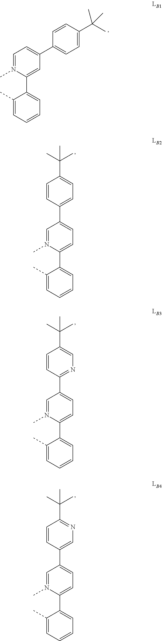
C1(C)=CC=CC=C1C1=CC(C2=CC=C(C(C)(C)C)C=C2)=CC=N1C.C1(C)=CC=CC=C1C1=CC=C(C2=CC=C(C(C)(C)C)C=C2)C=N1C.C1(C)=CC=CC=C1C1=CC=C(C2=NC=C(C(C)(C)C)C=C2)C=N1C.C1(C)=CC=CC=C1C1=CC=C(C2=CN=C(C(C)(C)C)C=C2)C=N1C
